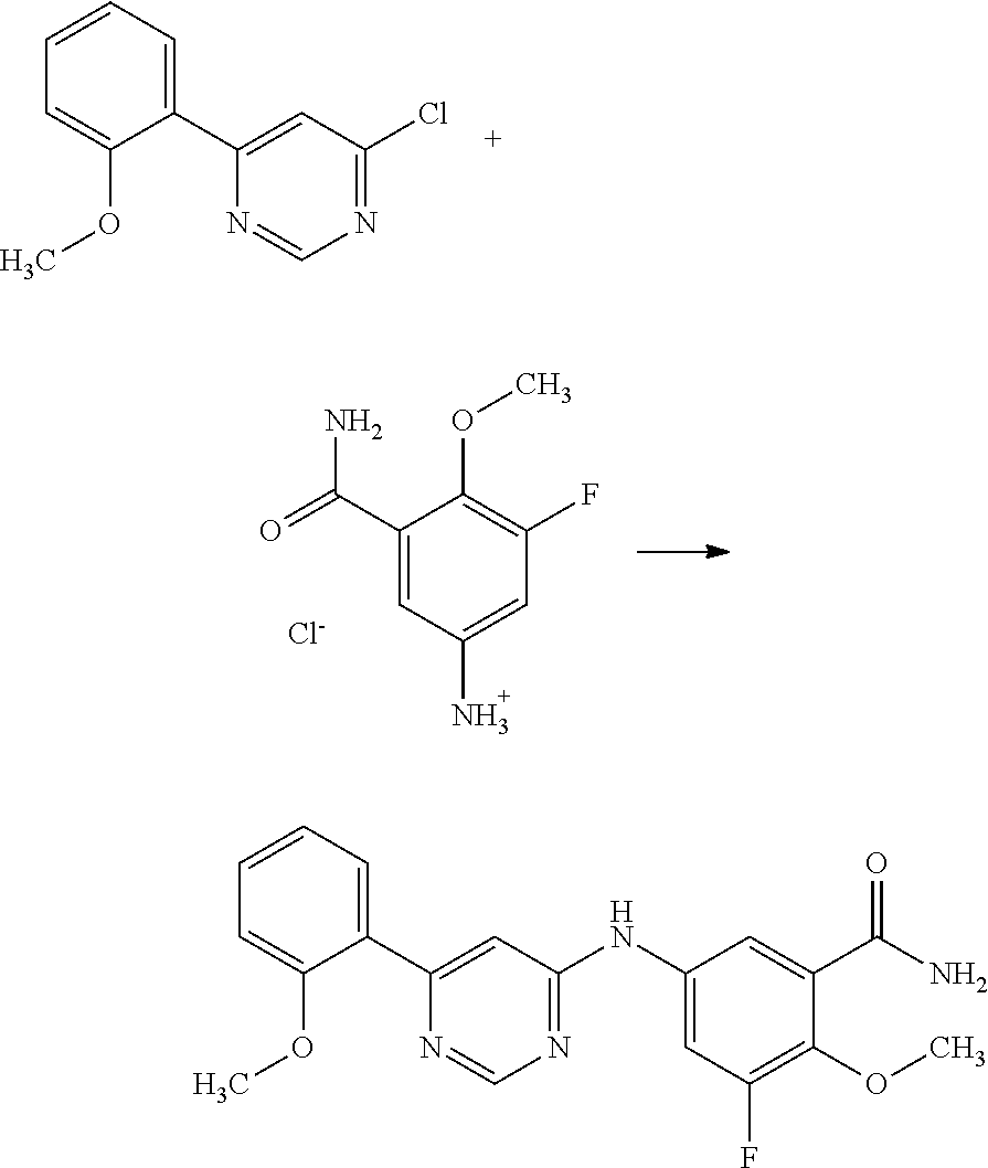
C1(C(=O)N)=CC(N)=CC(F)=C1OC.[Cl-].C1=C(OC)C(C2=CC(Cl)=NC=N2)=CC=C1.C1=C(OC)C(C2=CC(NC3=CC(F)=C(OC)C(C(N)=O)=C3)=NC=N2)=CC=C1
